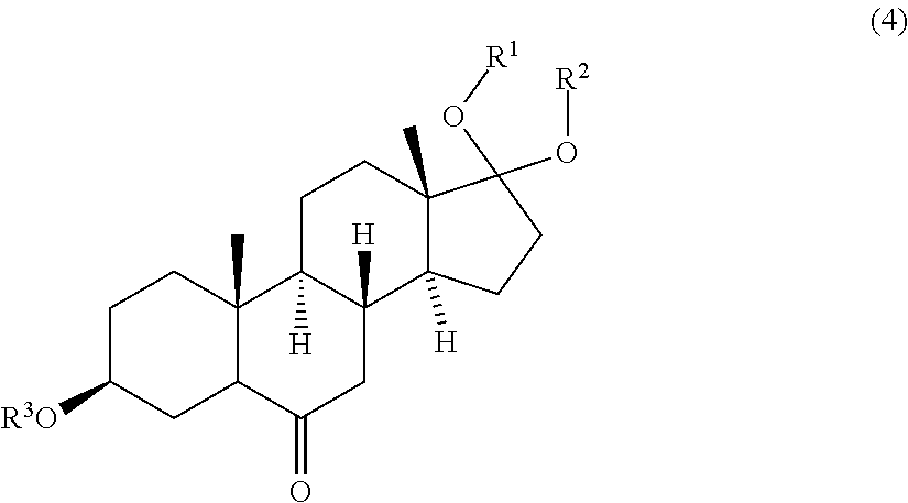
C1C([R3O])CC2C(C)(C1)C1([H])C([H])(C3([H])C(C)(CC1)C(O[R2])(O[R1])CC3)CC2=O
